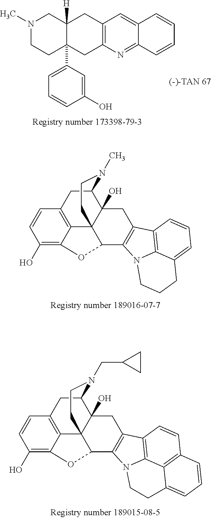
C12=C(N=C3C(=C1)C=CC=C3)CC1(C3=CC=CC(O)=C3)C([H])(C2)CN(C)CC1.C1(O)=C2C3=C(C=C1)CC1C4(O)C3(CCN1C)C(C1=C(C4)C3=C4N1CCCC4=CC=C3)O2.C1(O)=C2C3=C(C=C1)CC1C4(O)C3(CCN1CC1CC1)C(C1=C(C4)C3=C4N1CCC1=CC=CC(=C41)C=C3)O2
